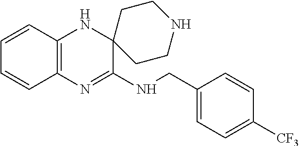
C12=C(N=C(NCC3=CC=C([CF3])C=C3)C3(N1)CCNCC3)C=CC=C2
